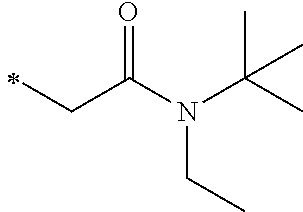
N(C(CC)=O)(C(C)(C)C)CC
